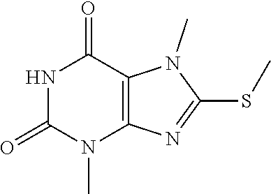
N1C(=O)N(C)C2=C(C1=O)N(C)C(SC)=N2
